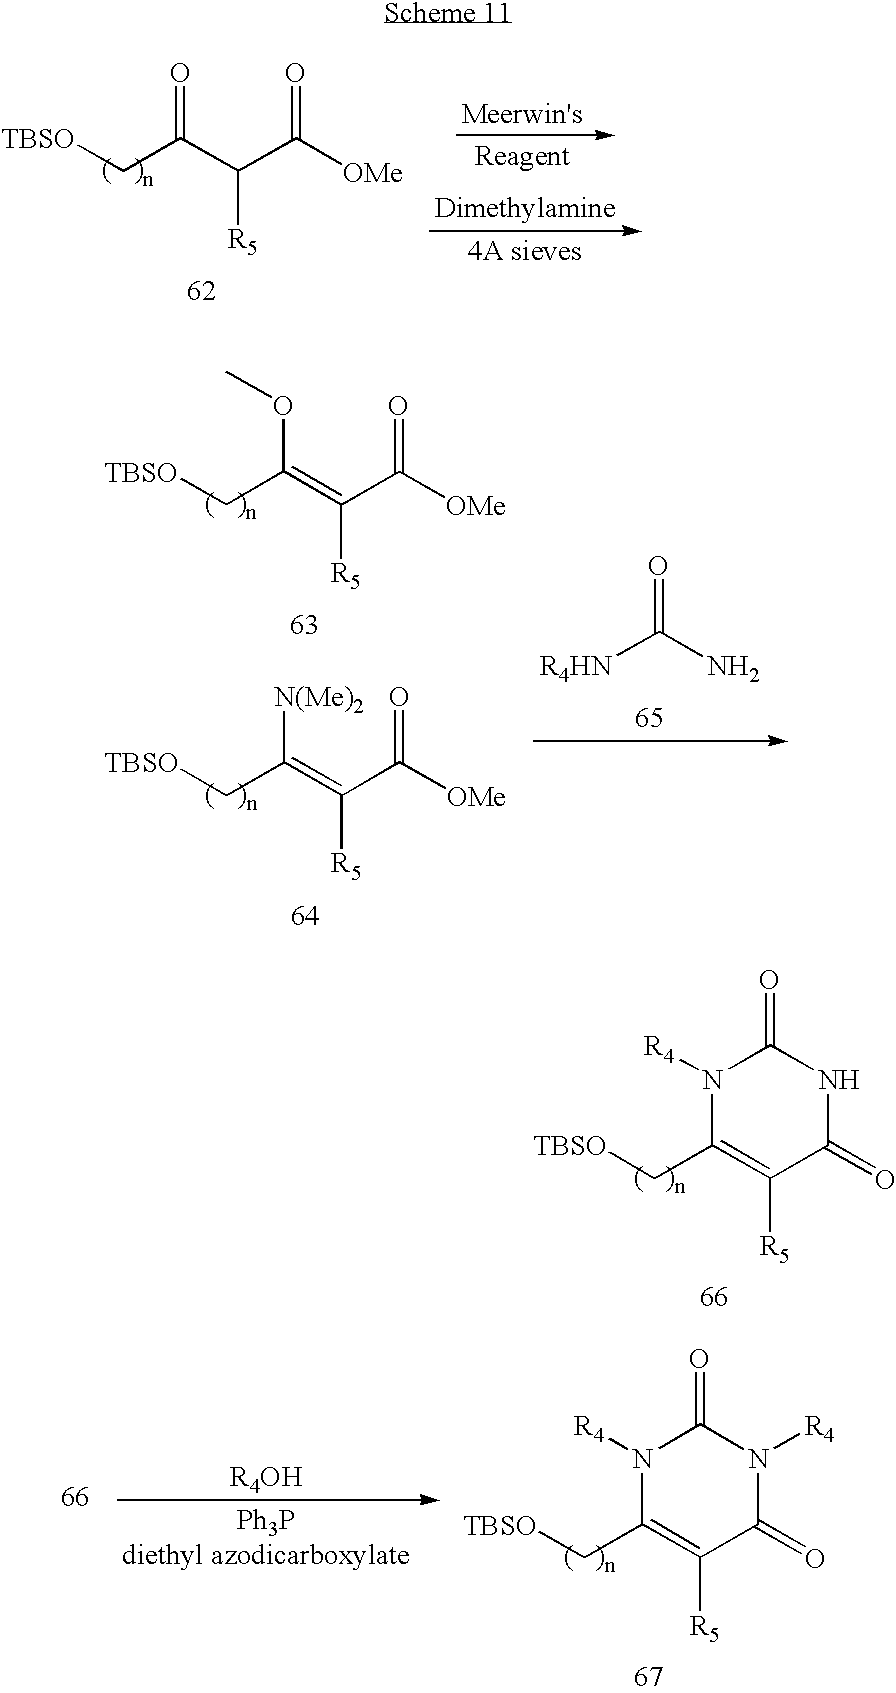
[TBSO]CC(C(C([OMe])=O)[R5])=O.[TBSO]CC(=C(C([OMe])=O)[R5])OC.[TBSO]CC(=C(C([OMe])=O)[R5])[N(Me)2].[R4HN]C(N)=O.N1([R4])C(C[TBSO])=C([R5])C(=O)N([R4])C1=O.N1([R4])C(C[TBSO])=C([R5])C(=O)NC1=O
